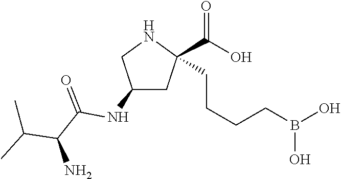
C(CCCB(O)O)C1(C(O)=O)CC(NC(C(C(C)C)N)=O)CN1
